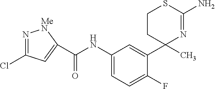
C(NC1=CC=C(F)C(C2(C)N=C(N)SCC2)=C1)(=O)C1=CC(Cl)=N[MeN]1
